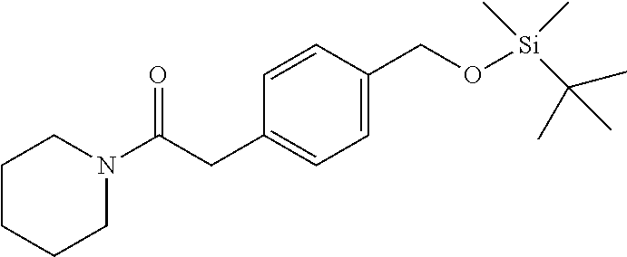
C1CCCN(C(CC2=CC=C(CO[Si](C(C)(C)C)(C)C)C=C2)=O)C1
